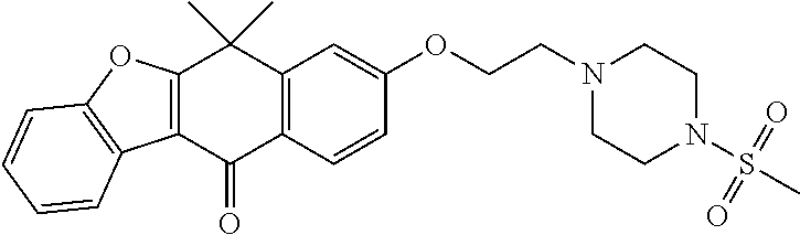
C1(=O)C2=C(C(C)(C)C3=C1C1=C(O3)C=CC=C1)C=C(OCCN1CCN(S(C)(=O)=O)CC1)C=C2
